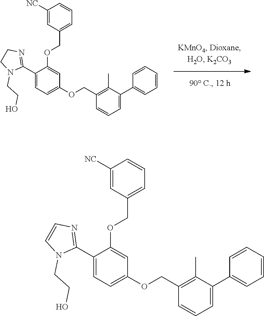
C1([NC])=CC(COC2=CC(OCC3=C(C)C(C4=CC=CC=C4)=CC=C3)=CC=C2C2=NCCN2CCO)=CC=C1.C1([NC])=CC(COC2=CC(OCC3=C(C)C(C4=CC=CC=C4)=CC=C3)=CC=C2C2=NC=CN2CCO)=CC=C1
